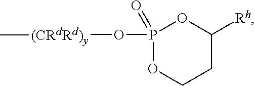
P1(O[(CRdRd)y]C)(=O)OCCC([Rh])O1
